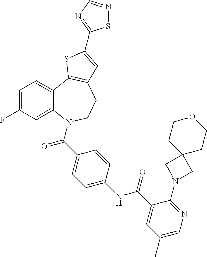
C1=C(F)C=C2C(=C1)C1=C(CCN2C(C2=CC=C(NC(C3=CC(C)=CN=C3N3CC4(C3)CCOCC4)=O)C=C2)=O)C=C(C2=NC=NS2)S1
